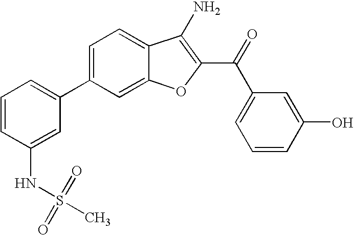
C1=CC(NS(C)(=O)=O)=CC(C2=CC=C3C(=C2)OC(C(C2=CC=CC(O)=C2)=O)=C3N)=C1
